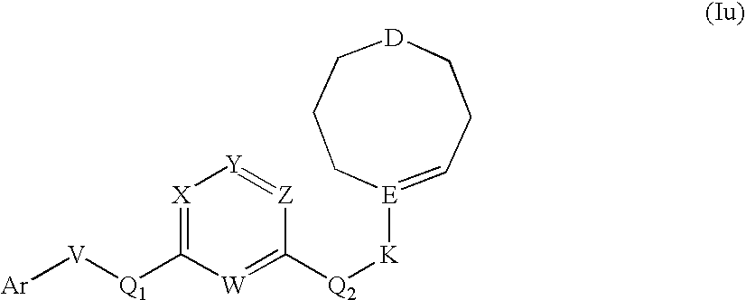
[Ar][V][Q1]C1=[X][Y]=[Z]C([Q2][K][E]2=CCC[D]CCC2)=[W]1
